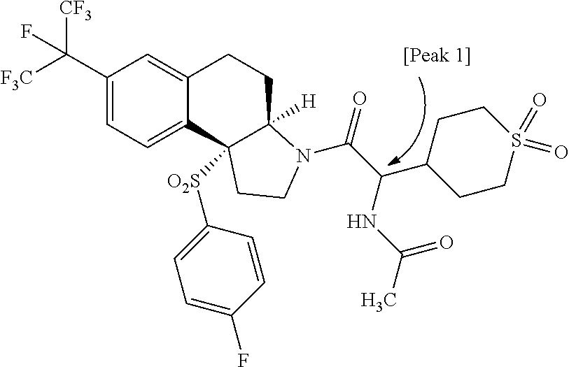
C(C1=CC=C2C(=C1)CCC1([H])C2([O2S]C2=CC=C(F)C=C2)CCN1C(=O)C(C1CCS(=O)(=O)CC1)NC(C)=O)([F3C])([CF3])F
